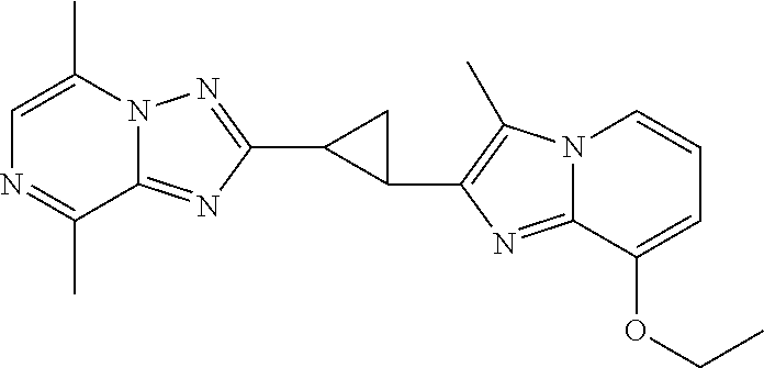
N12C(=NC(C3C(C4=C(C)N5C(=N4)C(OCC)=CC=C5)C3)=N1)C(C)=NC=C2C
